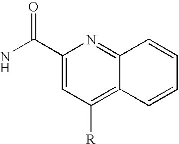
C1(C(N)=O)=CC([R])=C2C(=N1)C=CC=C2
